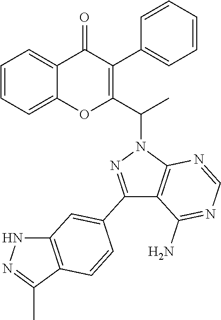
C1=CC=C2C(=C1)OC(C(N1N=C(C3=CC4=C(C(C)=NN4)C=C3)C3=C1N=CN=C3N)C)=C(C1=CC=CC=C1)C2=O
